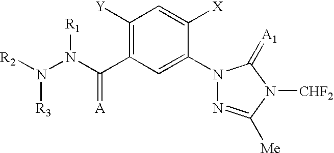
C1([Y])=C(C(N(N([R2])[R3])[R1])=[A])C=C(N2N=C([Me])N([CHF2])C2=[A1])C([X])=C1
